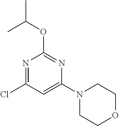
C1(Cl)=NC(OC(C)C)=NC(N2CCOCC2)=C1
